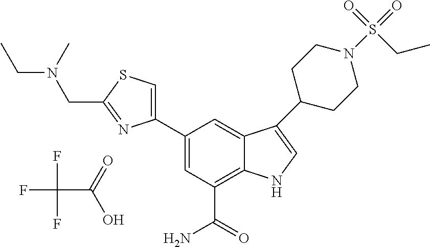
FC(F)(F)C(=O)O.C1=C(C2=CSC(CN(C)CC)=N2)C=C2C(=C1C(=O)N)NC=C2C1CCN(S(=O)(=O)CC)CC1
